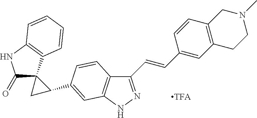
C1(C=CC2=CC3=C(C=C2)CN(C)CC3)=NNC2=C1C=CC(C1C3(C(=O)NC4=C3C=CC=C4)C1)=C2
